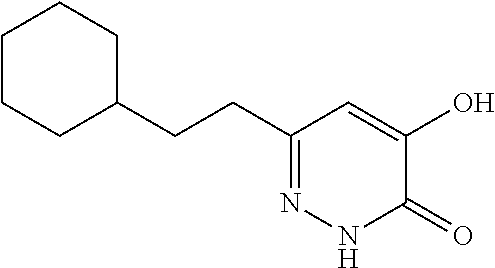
C1(CCC2CCCCC2)=NNC(=O)C(O)=C1
